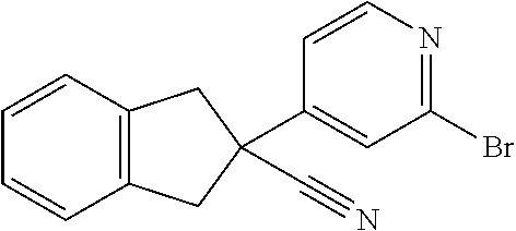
C12=C(C=CC=C1)CC(C1=CC(Br)=NC=C1)(C#N)C2
